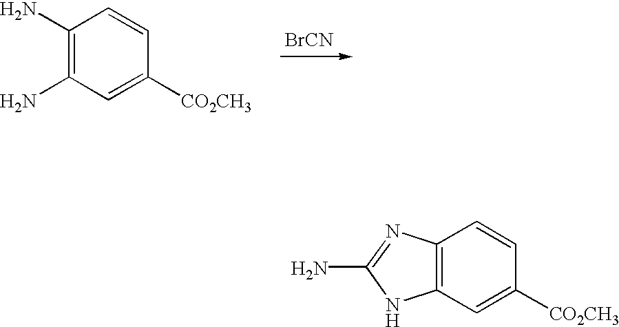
C1(N)=C(N)C=C([CO2CH3])C=C1.[BrCN].C12=C(C=C([CO2CH3])C=C1)NC(N)=N2
